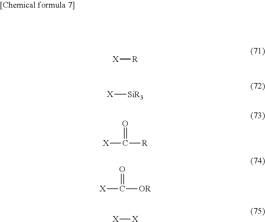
[X][R].[X][SiR3].[X]C([R])=O.[X]C([OR])=O.[X][X]
